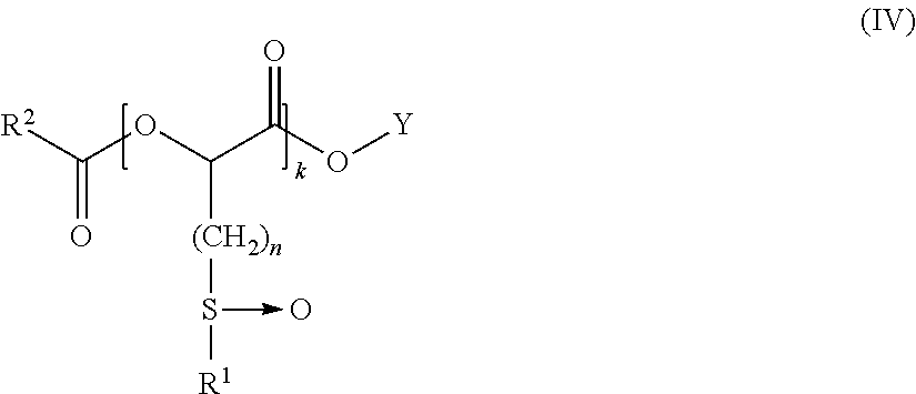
C(OC(C(O[Y])=O)[(CH2)n]S([R1])->O)([R2])=O
